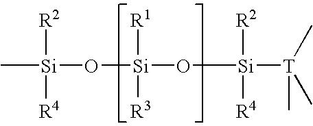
C[Si]([R2])(O[Si]([R1])([R3])O[Si]([R2])([R4])[T](C)(C)C)[R4]
